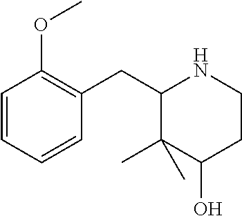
C1=CC=CC(CC2C(C)(C)C(O)CCN2)=C1OC
